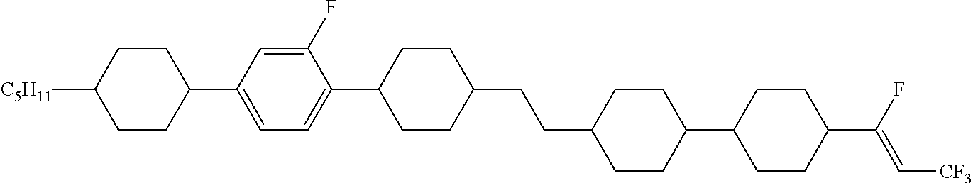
C1CC(C2=CC=C(C3CCC(CCC4CCC(C5CCC(C(F)=C[CF3])CC5)CC4)CC3)C(F)=C2)CCC1[C5H11]
